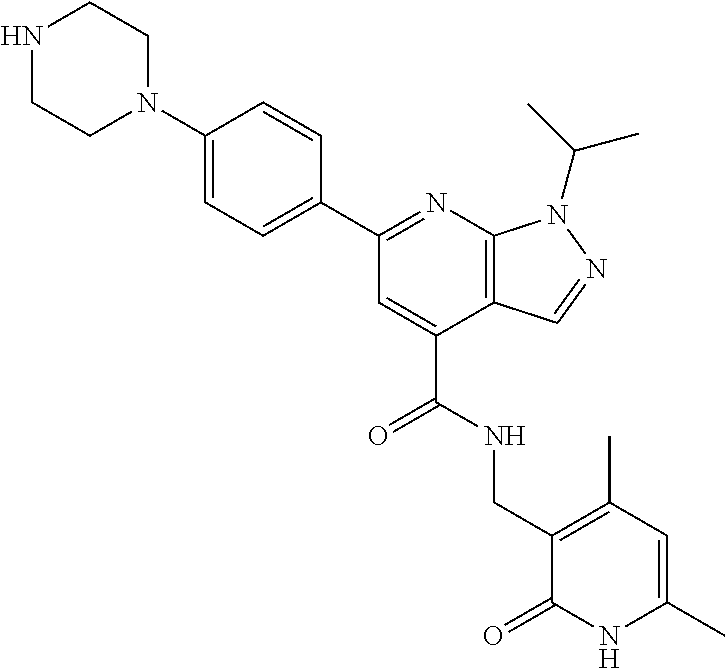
N1CCN(C2=CC=C(C3=NC4=C(C(C(=O)NCC5=C(C)C=C(C)NC5=O)=C3)C=NN4C(C)C)C=C2)CC1
